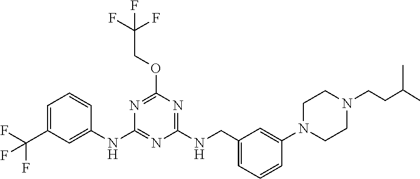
C1=C(C(F)(F)F)C=C(NC2=NC(NCC3=CC=CC(N4CCN(CCC(C)C)CC4)=C3)=NC(OCC(F)(F)F)=N2)C=C1
